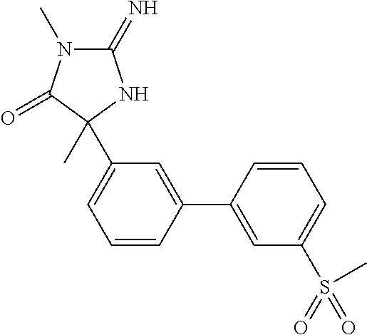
C1=CC(C2=CC(S(=O)(C)=O)=CC=C2)=CC(C2(C)C(=O)N(C)C(=N)N2)=C1
